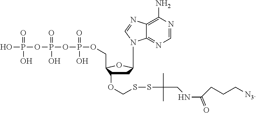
N1(C2CC(OCSSC(C)(C)CNC(CCC[N3])=O)C(COP(OP(OP(O)(O)=O)(O)=O)(O)=O)O2)C2=NC=NC(N)=C2N=C1
